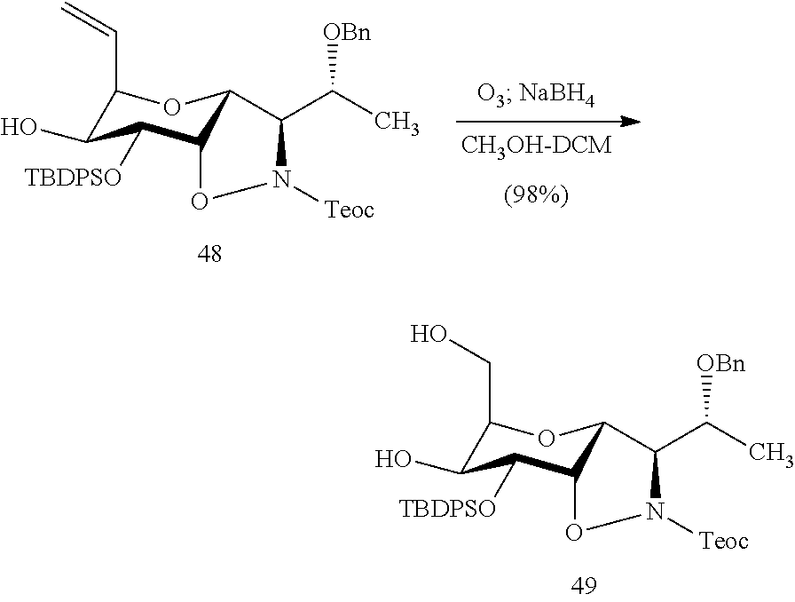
C1(C=C)C(O)C([TBDPSO])C2C(O1)C(C(C)[OBn])N([Teoc])O2.C1(CO)C(O)C([TBDPSO])C2C(O1)C(C(C)[OBn])N([Teoc])O2
